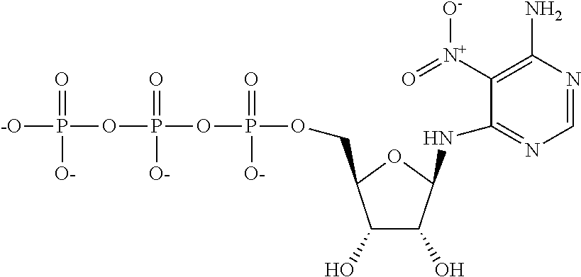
C1=NC(N)=C([N+](=O)[O-])C(NC2C(O)C(O)C(COP(OP(OP([-O])(=O)[O-])(=O)[O-])([O-])=O)O2)=N1
